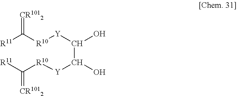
[R11]C([R10][Y]C(C([Y][R10]C([R11])=[CR1012])O)O)=[CR1012]
